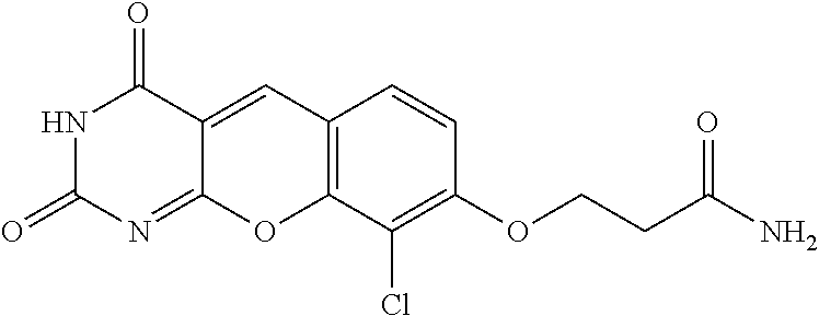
N1C(=O)N=C2C(=CC3=C(O2)C(Cl)=C(OCCC(N)=O)C=C3)C1=O
